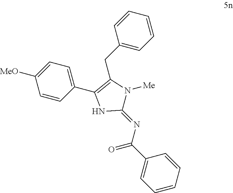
C1=CC=CC(C(N=C2N([Me])C(CC3=CC=CC=C3)=C(C3=CC=C([MeO])C=C3)N2)=O)=C1
